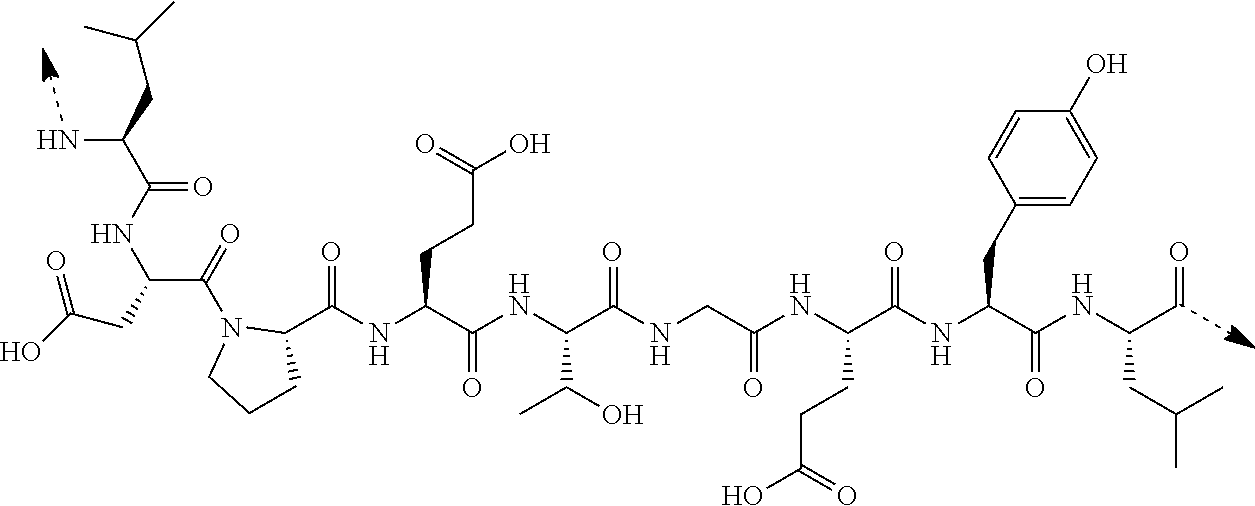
C(NC(C(NC(C(NCC(NC(C(NC(C(NC(C=O)CC(C)C)=O)CC1=CC=C(O)C=C1)=O)CCC(O)=O)=O)=O)C(O)C)=O)CCC(O)=O)(C1N(C(C(NC(C(N)CC(C)C)=O)CC(O)=O)=O)CCC1)=O
